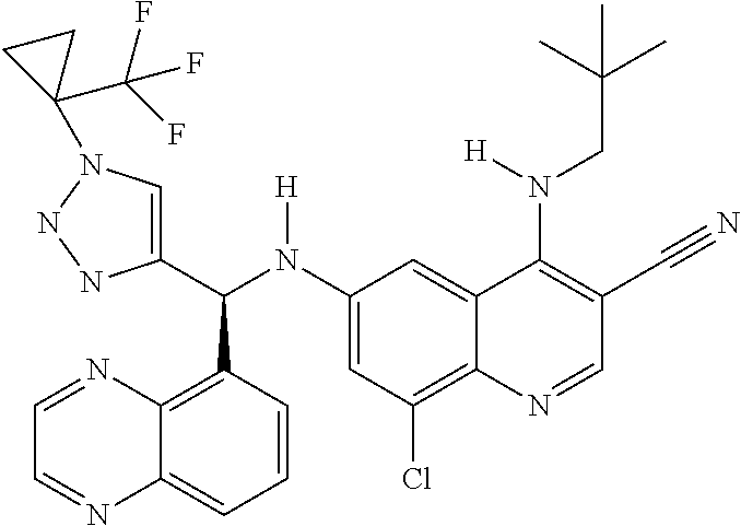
C1(N(C(C2=CN(C3(C(F)(F)F)CC3)NN2)C2=C3C(=CC=C2)N=CC=N3)[H])=CC(Cl)=C2C(=C1)C(N(CC(C)(C)C)[H])=C(C#N)C=N2
